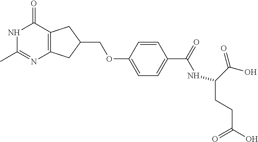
N1C(C)=NC2=C(C1=O)CC(COC1=CC=C(C(=O)NC(CCC(=O)O)C(=O)O)C=C1)C2
